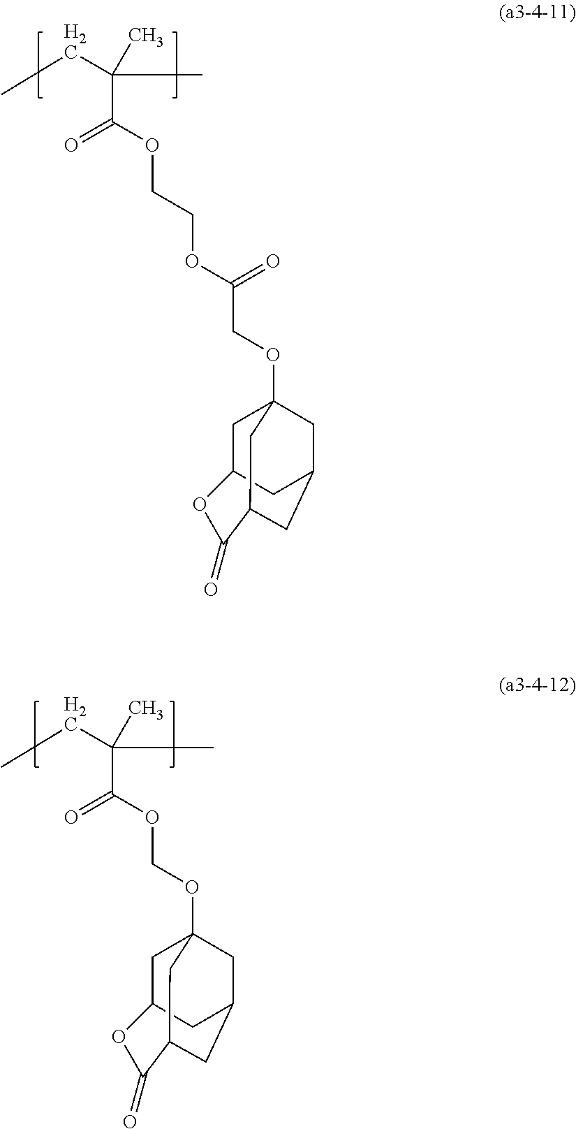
CCC(C)(C)C(OCCOC(COC12CC3CC(C1)CC(C2)C(=O)O3)=O)=O.CCC(C)(C)C(=O)OCOC12CC3CC(C1)CC(C2)C(=O)O3
